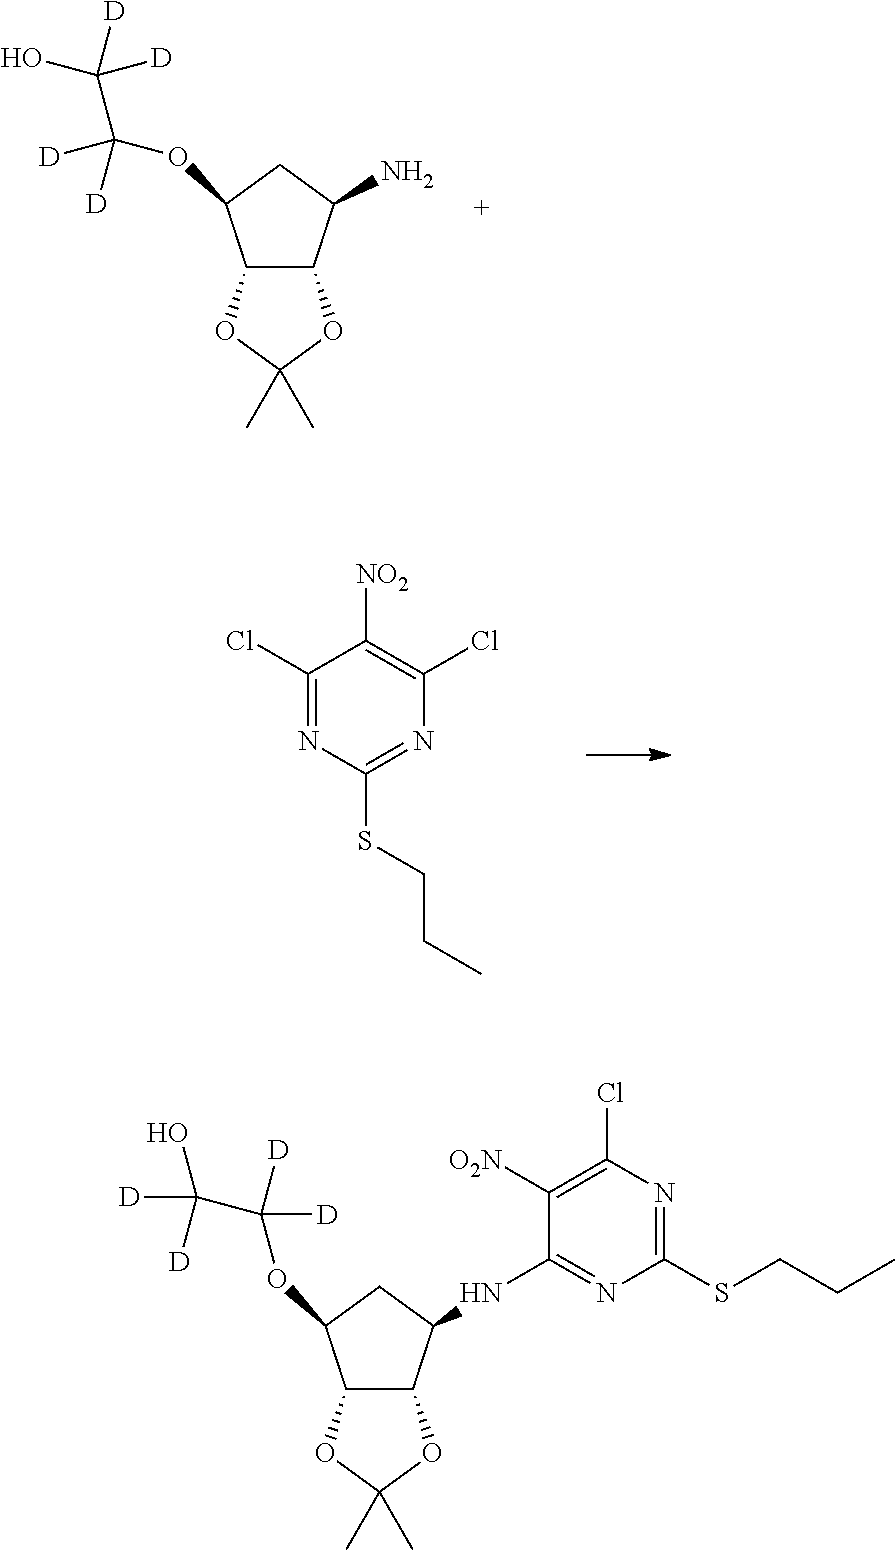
C12C(C(N)CC1OC(C(O)([D])[D])([D])[D])OC(C)(C)O2.C1(Cl)=NC(SCCC)=NC(Cl)=C1[NO2].C12C(C(NC3=NC(SCCC)=NC(Cl)=C3[O2N])CC1OC(C(O)([D])[D])([D])[D])OC(C)(C)O2
